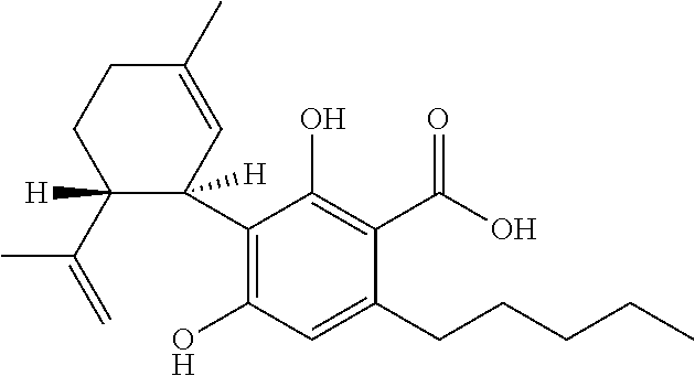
C1([H])(C(=C)C)C(C2=C(O)C=C(CCCCC)C(C(O)=O)=C2O)([H])C=C(C)CC1
